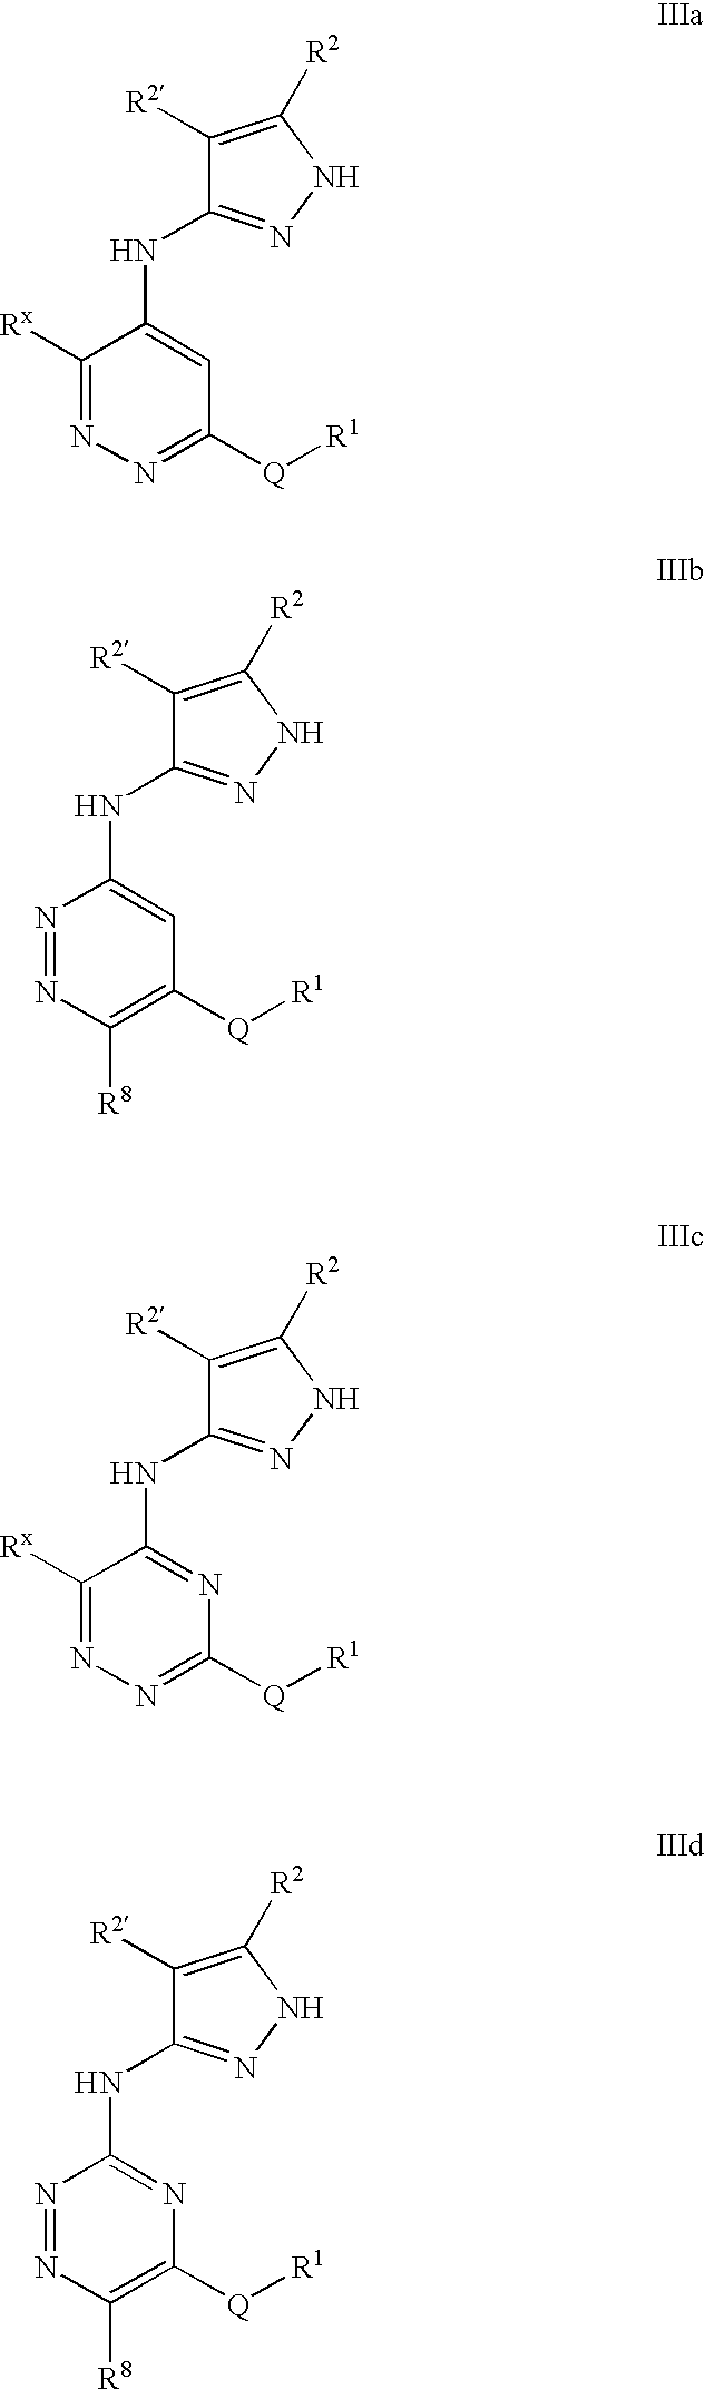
C1([R2])=C([R2])NN=C1NC1=CC([Q][R1])=NN=C1[Rx].C1([R2])=C([R2])NN=C1NC1=CC([Q][R1])=C([R8])N=N1.C1([R2])=C([R2])NN=C1NC1=NC([Q][R1])=NN=C1[Rx].C1([R2])=C([R2])NN=C1NC1=NC([Q][R1])=C([R8])N=N1
